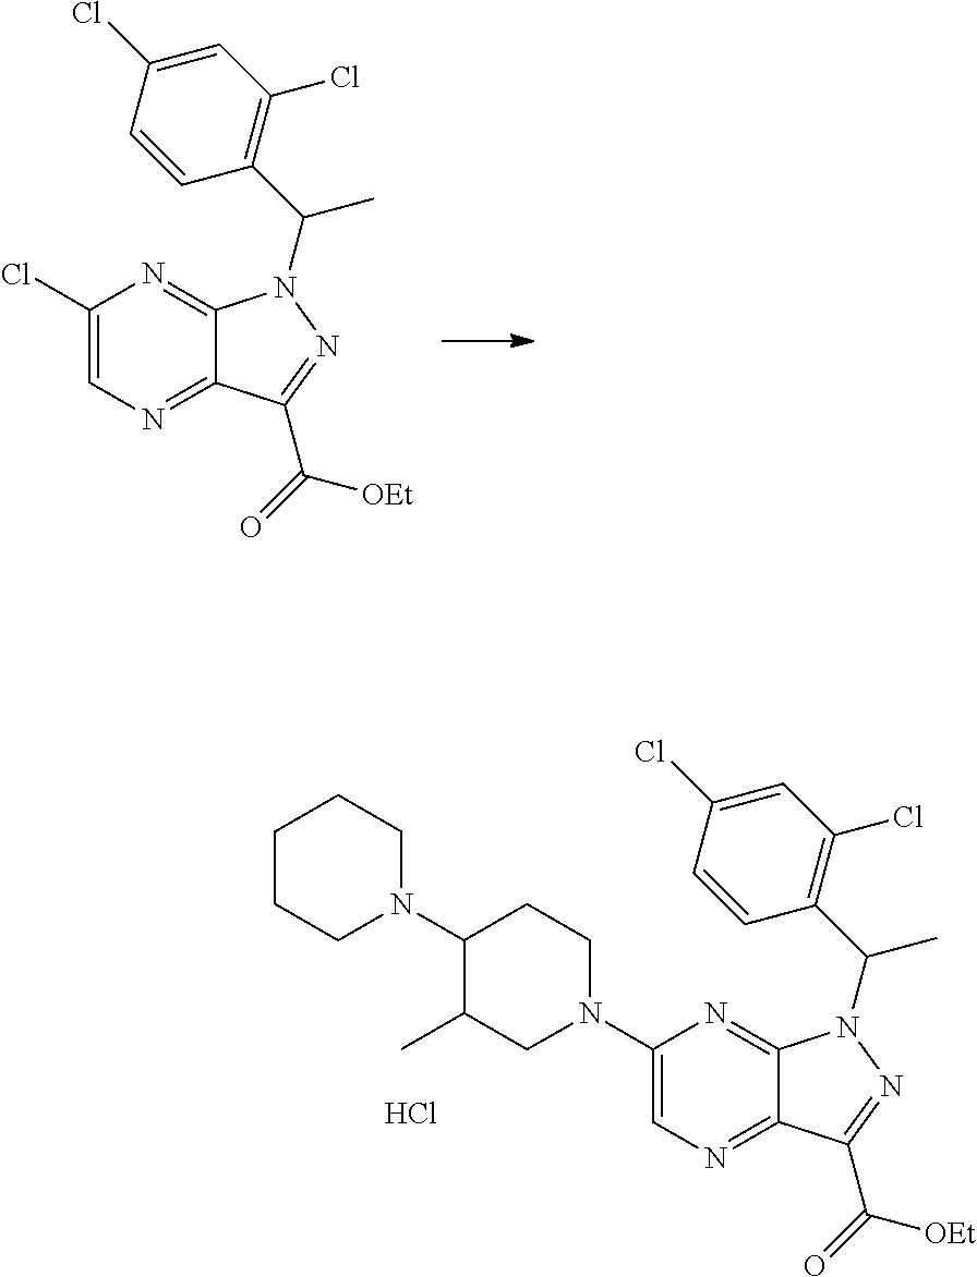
C1(Cl)=CN=C2C(=N1)N(C(C1=C(Cl)C=C(Cl)C=C1)C)N=C2C(=O)[OEt].C1(N2CCC(N3CCCCC3)C(C)C2)=CN=C2C(=N1)N(C(C1=C(Cl)C=C(Cl)C=C1)C)N=C2C(=O)[OEt].Cl
